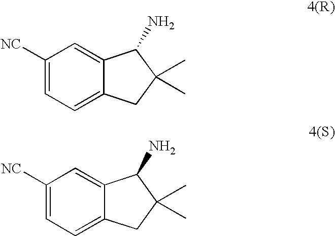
C1([NC])=CC=C2C(=C1)C(N)C(C)(C)C2.C1([NC])=CC=C2C(=C1)C(N)C(C)(C)C2
